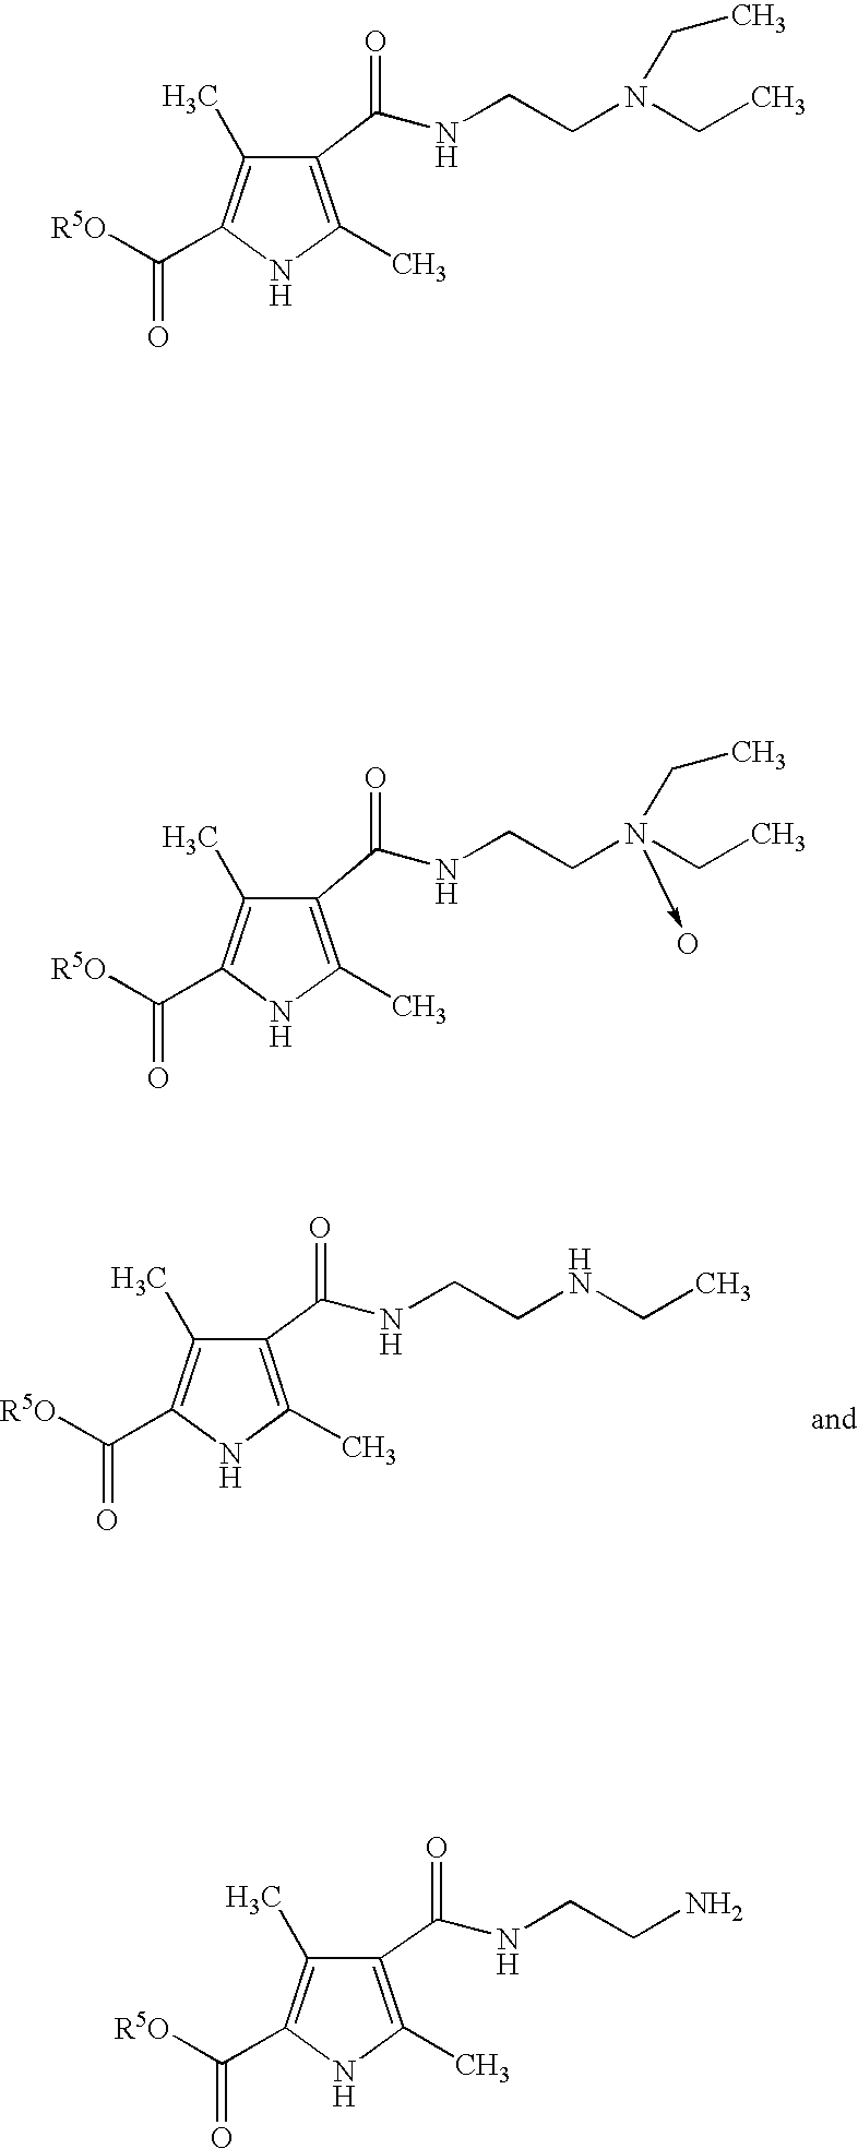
O=C(C1=C(C)C(C(NCCNCC)=O)=C(C)N1)[R5O].C(C1=C(C)C(C(NCCN(CC)CC)=O)=C(C)N1)([R5O])=O.C1(C([R5O])=O)=C(C)C(C(NCCN(CC)(CC)->O)=O)=C(C)N1.O=C(C1=C(C)C(C(NCCN)=O)=C(C)N1)[R5O]
